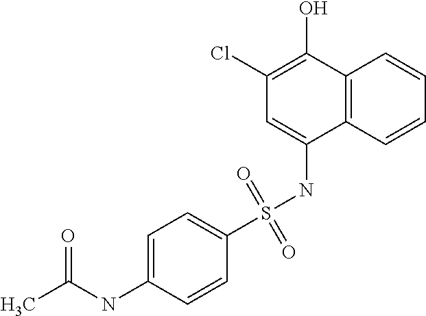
C12=C(C=CC=C1)C(NS(C1=CC=C(NC(C)=O)C=C1)(=O)=O)=CC(Cl)=C2O
